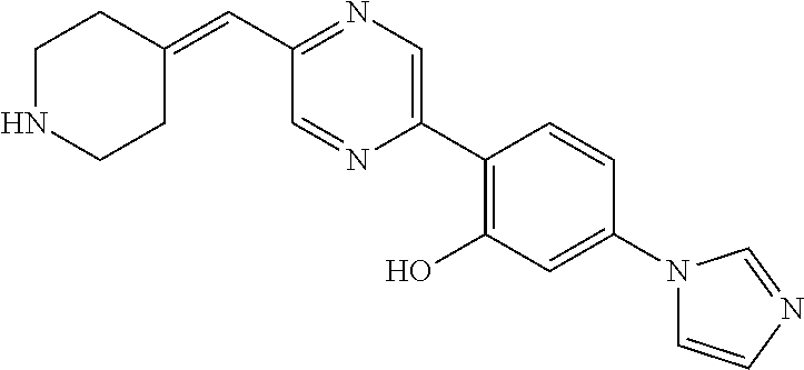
C(C1=NC=C(C2=C(O)C=C(N3C=CN=C3)C=C2)N=C1)=C1CCNCC1
